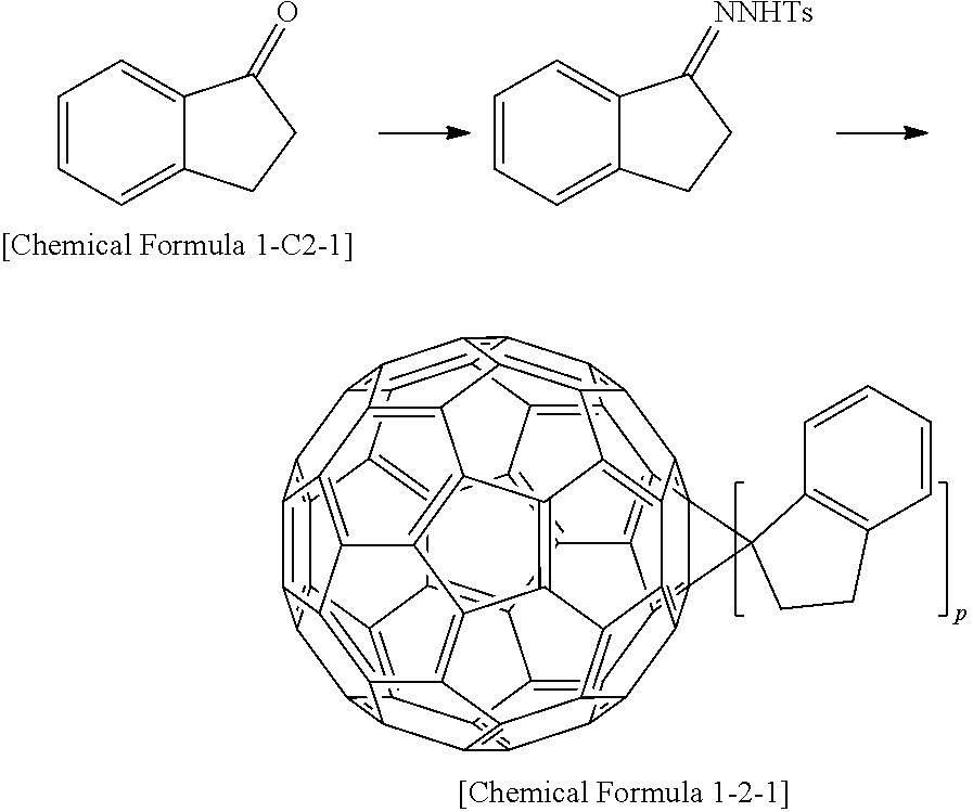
C1=CC=C2C(=C1)C(=O)CC2.C1=CC=C2C(=C1)C(=[NNHTs])CC2.C12=C3C4=C5C6=C1C1=C7C6=C6C8=C5C5=C4C4=C9C%10=C5C5=C8C8=C6C6=C7C7=C%11C%12=C%13%14C%15(=C%16C%17=C%18C%19=C(C4=C3C3=C%19C4=C%18C%15=C%12C%12=C4C(=C23)C1=C%127)C9=C%17C1=C%16C2=C%13C(=C6%11)C8=C2C5=C1%10)C%141C2=C(C=CC=C2)CC1
